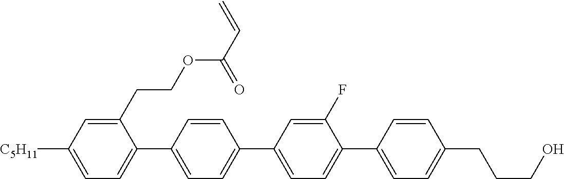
C1=C(CCOC(C=C)=O)C(C2=CC=C(C3=CC=C(C4=CC=C(CCCO)C=C4)C(F)=C3)C=C2)=CC=C1[C5H11]
